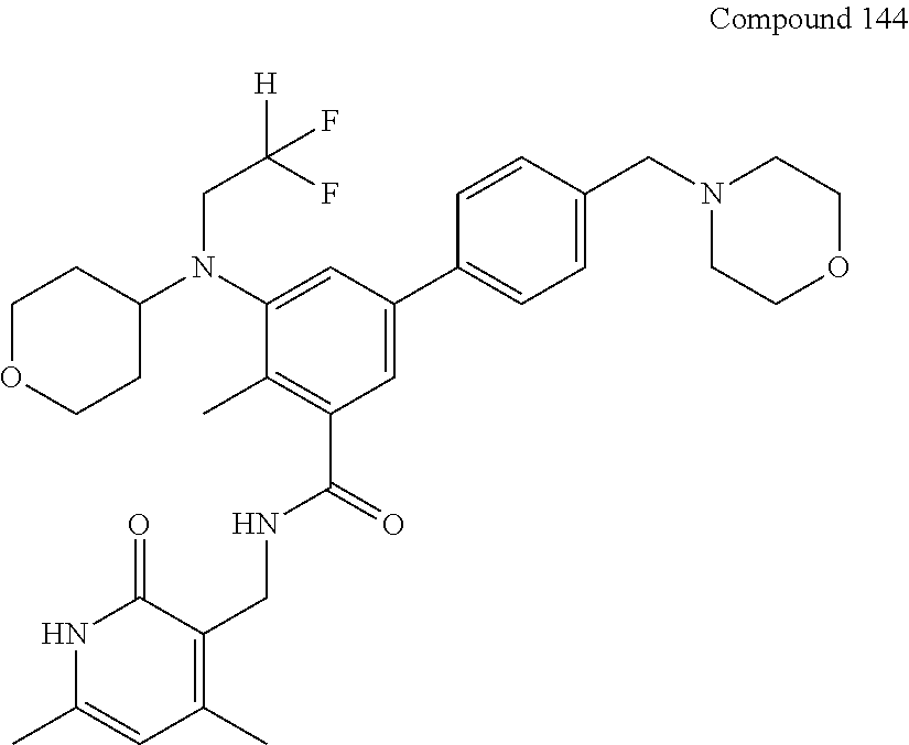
C1OCCC(N(C2=CC(C3=CC=C(CN4CCOCC4)C=C3)=CC(C(NCC3=C(C)C=C(C)NC3=O)=O)=C2C)CC(F)(F)[H])C1
